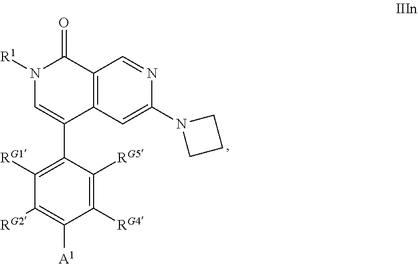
N1=CC2=C(C(C3=C([RG1])C([RG2])=C([A1])C([RG4])=C3[RG5])=CN([R1])C2=O)C=C1N1CCC1
